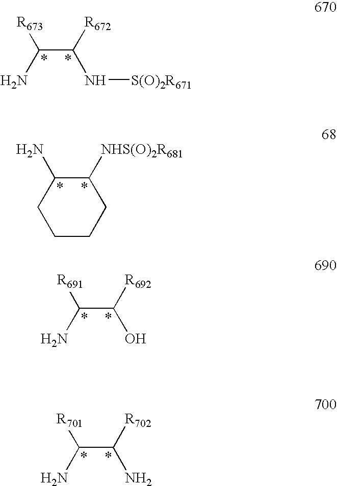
C1(N)C([NHS(O)2R681])CCCC1.C(C([R692])O)(N)[R691].C(C([R672])N[S(O)2R671])(N)[R673].C(C([R702])N)(N)[R701]
